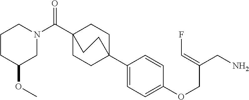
C1(C23CCC(C(N4CCCC(OC)C4)=O)(CC2)CC3)=CC=C(OCC(CN)=CF)C=C1
